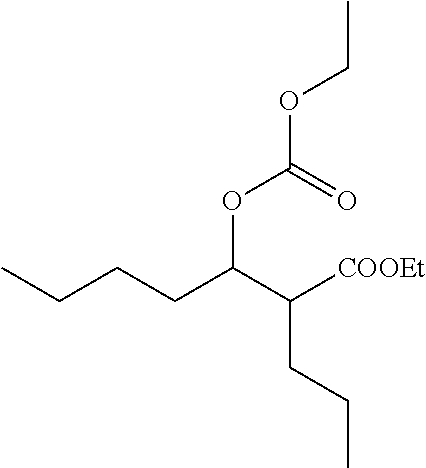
CCCCC(C([COOEt])CCC)OC(=O)OCC
